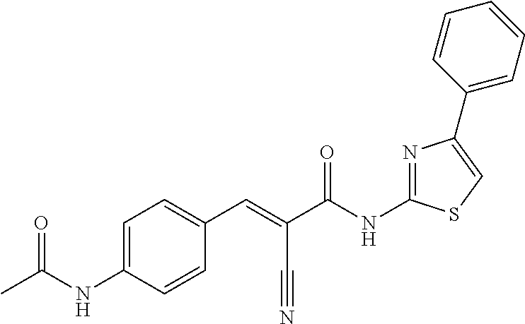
C(C(NC1=NC(C2=CC=CC=C2)=CS1)=O)(C#N)=CC1=CC=C(NC(C)=O)C=C1
